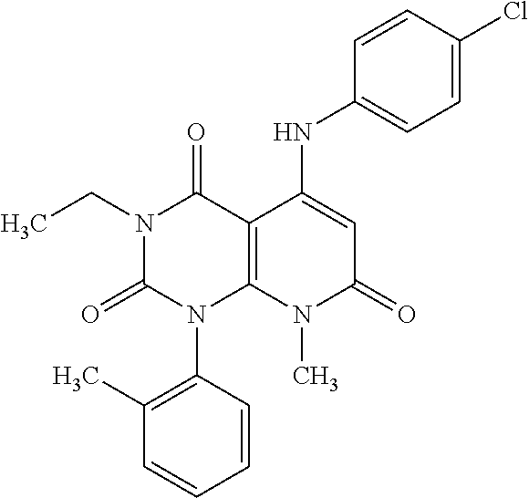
C1=CC(N2C3=C(C(=O)N(CC)C2=O)C(NC2=CC=C(Cl)C=C2)=CC(=O)N3C)=C(C)C=C1
